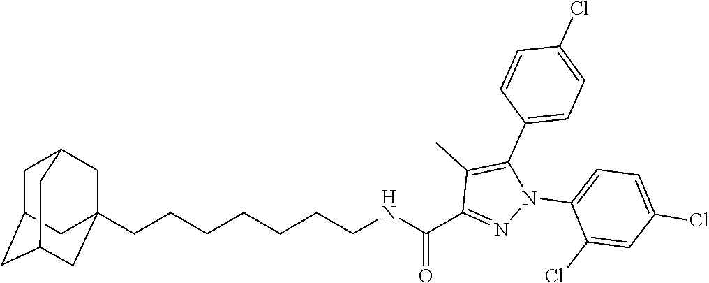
C(CCCCCCNC(C1=NN(C2=CC=C(Cl)C=C2Cl)C(C2=CC=C(Cl)C=C2)=C1C)=O)C12CC3CC(CC(C1)C3)C2
